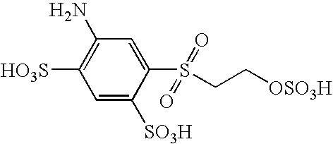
C1=C([SO3H])C(S(=O)(CC[OSO3H])=O)=CC(N)=C1[HO3S]
